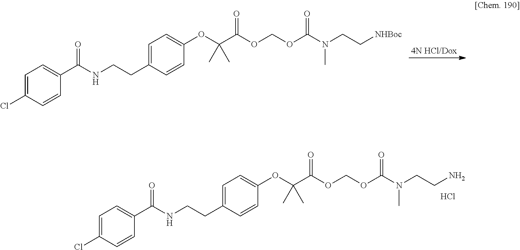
O(COC(N(CC[NHBoc])C)=O)C(C(C)(C)OC1=CC=C(CCNC(C2=CC=C(Cl)C=C2)=O)C=C1)=O.O(COC(N(CCN)C)=O)C(C(C)(C)OC1=CC=C(CCNC(C2=CC=C(Cl)C=C2)=O)C=C1)=O.Cl
